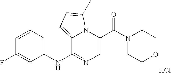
C1=C(C(N2CCOCC2)=O)N2C(=CC=C2C)C(NC2=CC=CC(F)=C2)=N1.Cl
